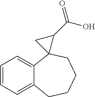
C1=CC=C2C(=C1)C1(CCCC2)C(C(O)=O)C1
